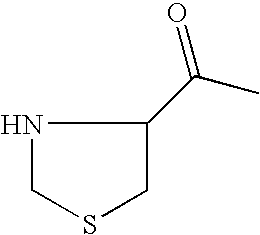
C1(C(C)=O)CSCN1
